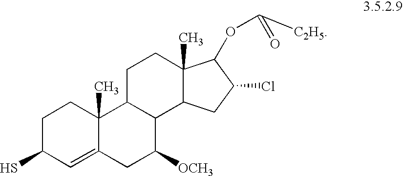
C1C(S)C=C2C(C)(C1)C1C(C([OCH3])C2)C2C(C)(CC1)C(OC(=O)[C2H5])C(Cl)C2
